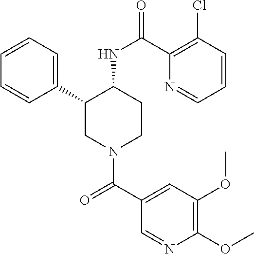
C1=CC=C(C2CN(C(C3=CC(OC)=C(OC)N=C3)=O)CCC2NC(=O)C2=C(Cl)C=CC=N2)C=C1
